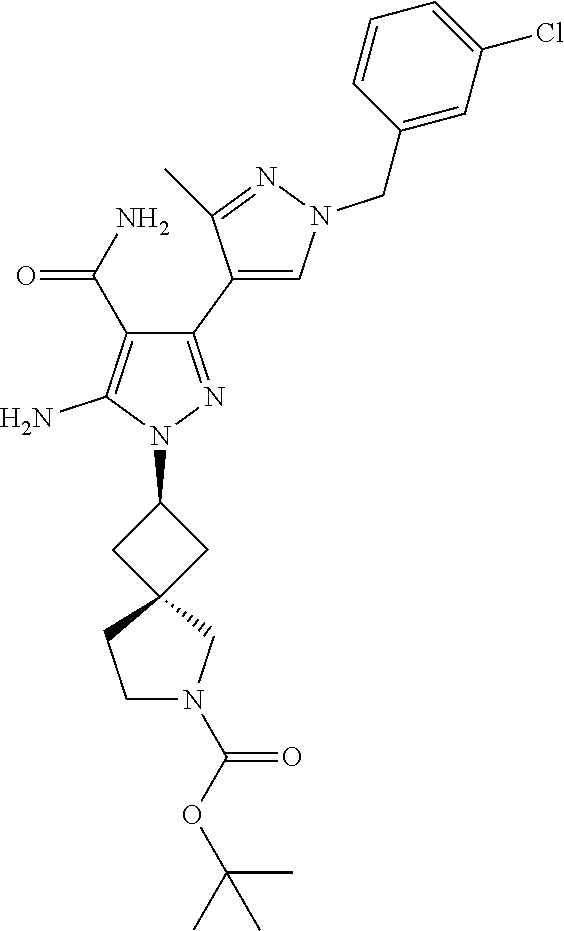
C1(C2=CN(CC3=CC(Cl)=CC=C3)N=C2C)=NN(C2CC3(C2)CCN(C(OC(C)(C)C)=O)C3)C(N)=C1C(N)=O
